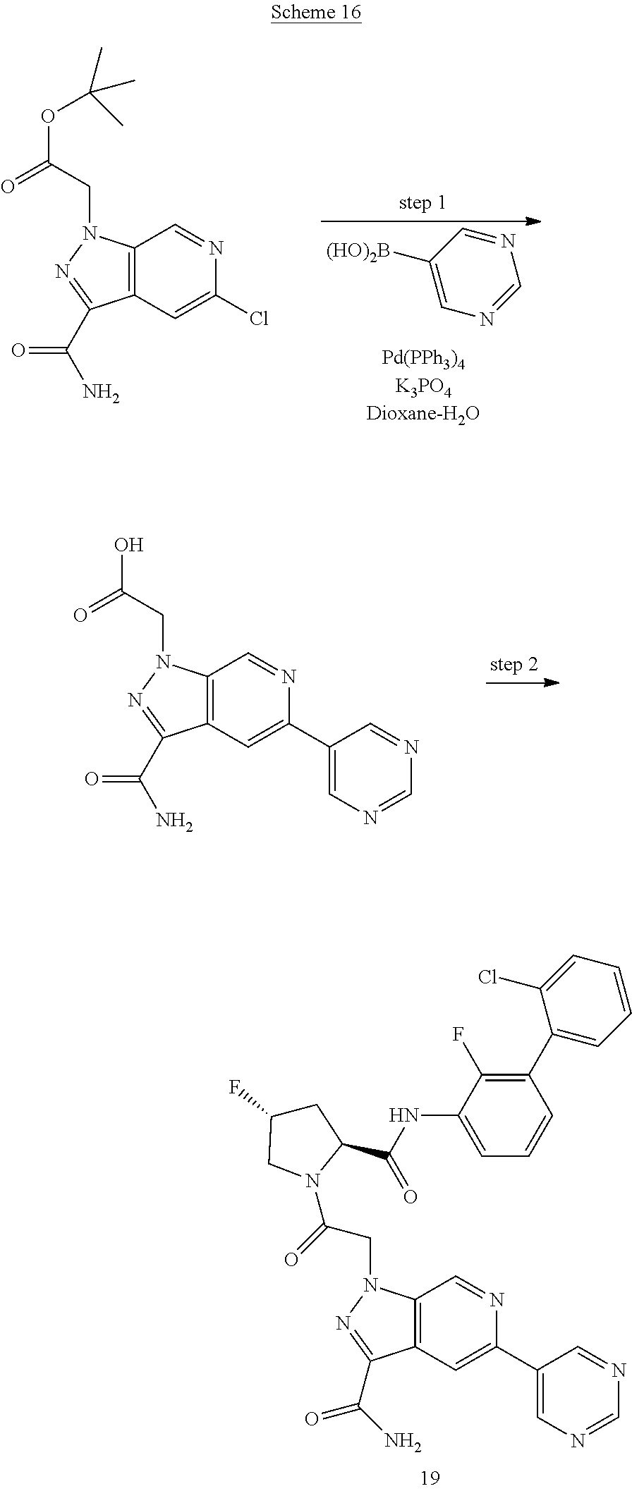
C1([(HO)2B])=CN=CN=C1.C12=C(C=C(Cl)N=C1)C(C(N)=O)=NN2CC(OC(C)(C)C)=O.C12=C(C=C(C3=CN=CN=C3)N=C1)C(C(N)=O)=NN2CC(O)=O.C(NC1=CC=CC(C2=CC=CC=C2Cl)=C1F)(=O)C1N(C(CN2C3=C(C=C(C4=CN=CN=C4)N=C3)C(C(N)=O)=N2)=O)CC(F)C1
